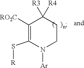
C1([RO2C])=C(S[R])N([Ar])CCC1([R3])[R4]
